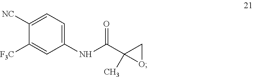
C1([F3C])=CC(NC(=O)C2(C)OC2)=CC=C1[NC]
